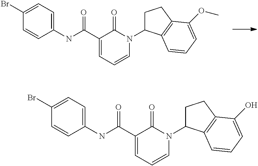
C1(Br)=CC=C(NC(C2=CC=CN(C3CCC4=C3C=CC=C4OC)C2=O)=O)C=C1.C1(Br)=CC=C(NC(C2=CC=CN(C3CCC4=C3C=CC=C4O)C2=O)=O)C=C1
